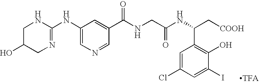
C1(NC2=NCC(O)CN2)=CN=CC(C(NCC(NC(C[COOH])C2=C(O)C(I)=CC(Cl)=C2)=O)=O)=C1
